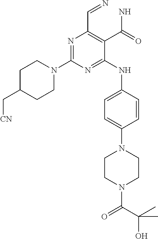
N1=C(N2CCC(C[CN])CC2)N=C(NC2=CC=C(N3CCN(C(=O)C(O)(C)C)CC3)C=C2)C(C(N)=O)=C1C=N
